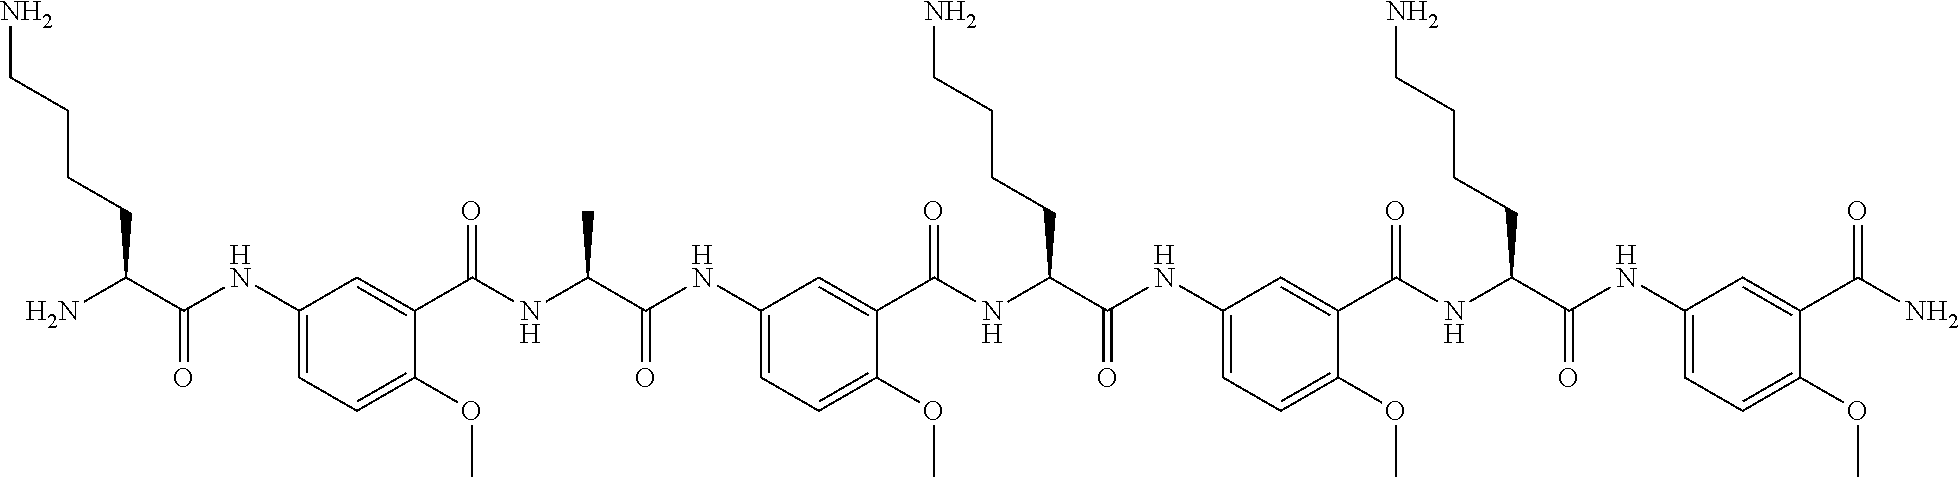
C1(NC(C(N)CCCCN)=O)=CC=C(OC)C(C(NC(C(NC2=CC=C(OC)C(C(NC(C(NC3=CC=C(OC)C(C(NC(C(NC4=CC=C(OC)C(C(N)=O)=C4)=O)CCCCN)=O)=C3)=O)CCCCN)=O)=C2)=O)C)=O)=C1
